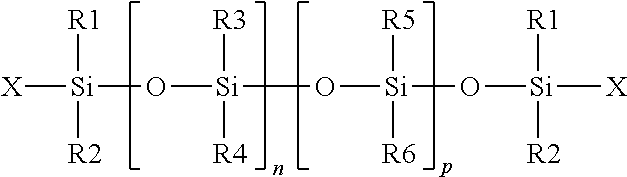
[X][Si]([R1])([R2])O[Si](O[Si](O[Si]([X])([R1])[R2])([R6])[R5])([R3])[R4]
